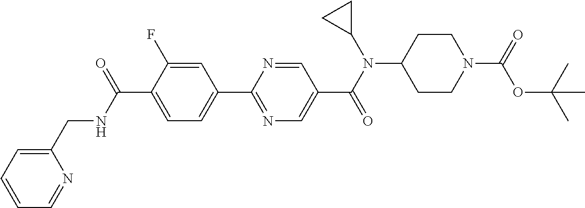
C1(C(NCC2=CC=CC=N2)=O)=CC=C(C2=NC=C(C(N(C3CC3)C3CCN(C(=O)OC(C)(C)C)CC3)=O)C=N2)C=C1F
